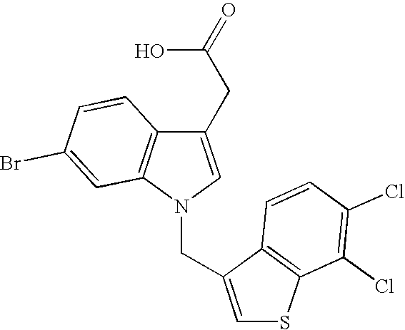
C1(CC(O)=O)=CN(CC2=CSC3=C2C=CC(Cl)=C3Cl)C2=C1C=CC(Br)=C2
